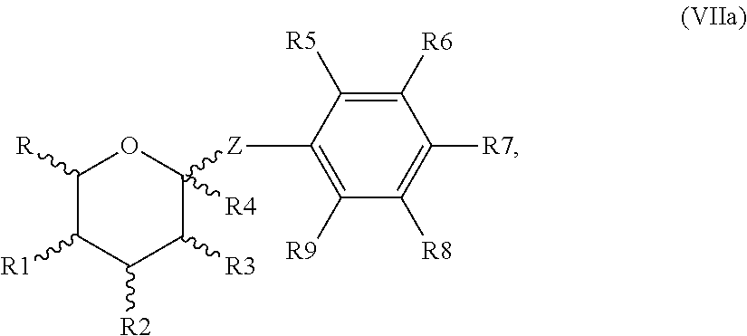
[Z](C1([R4])OC([R])C([R1])C([R2])C1[R3])C1=C([R9])C([R8])=C([R7])C([R6])=C1[R5]
